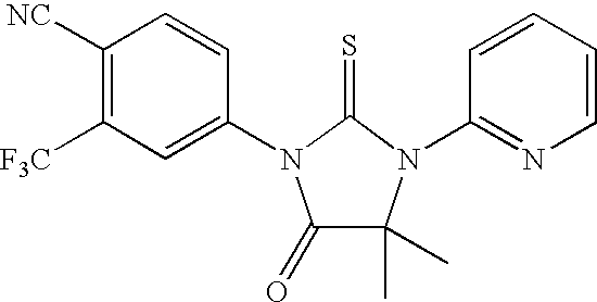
C1(N2C(=O)C(C)(C)N(C3=NC=CC=C3)C2=S)=CC([F3C])=C([NC])C=C1
